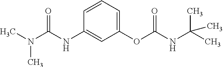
C1(NC(N(C)C)=O)=CC(OC(NC(C)(C)C)=O)=CC=C1
